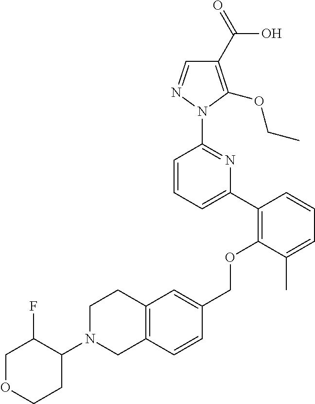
C1(C2=C(OCC3=CC4=C(C=C3)CN(C3C(F)COCC3)CC4)C(C)=CC=C2)=CC=CC(N2N=CC(C(=O)O)=C2OCC)=N1
